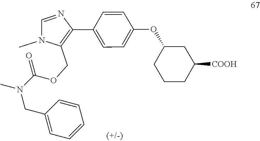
C1=CC(C2=C(COC(N(CC3=CC=CC=C3)C)=O)N(C)C=N2)=CC=C1OC1CCCC([COOH])C1
